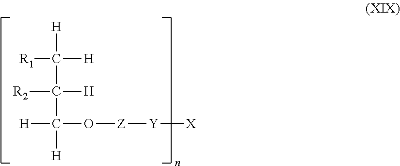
[R1]C([H])([H])C([H])([R2])C([H])([H])O[Z][Y][X]
